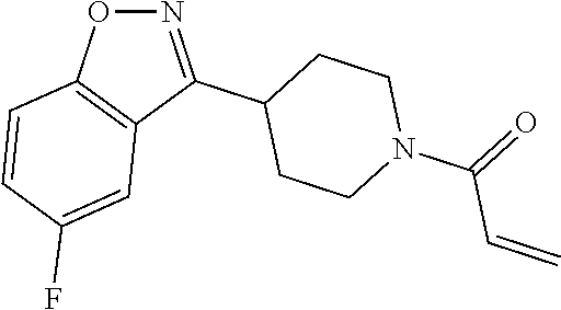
N1=C(C2CCN(C(=O)C=C)CC2)C2=C(O1)C=CC(F)=C2
